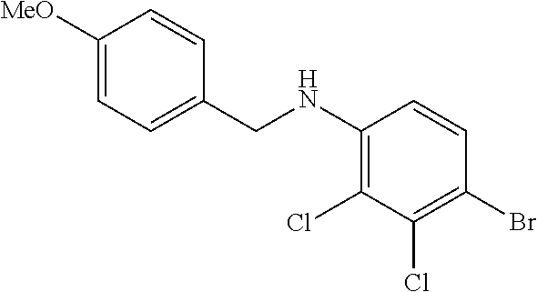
C1([MeO])=CC=C(CNC2=C(Cl)C(Cl)=C(Br)C=C2)C=C1
